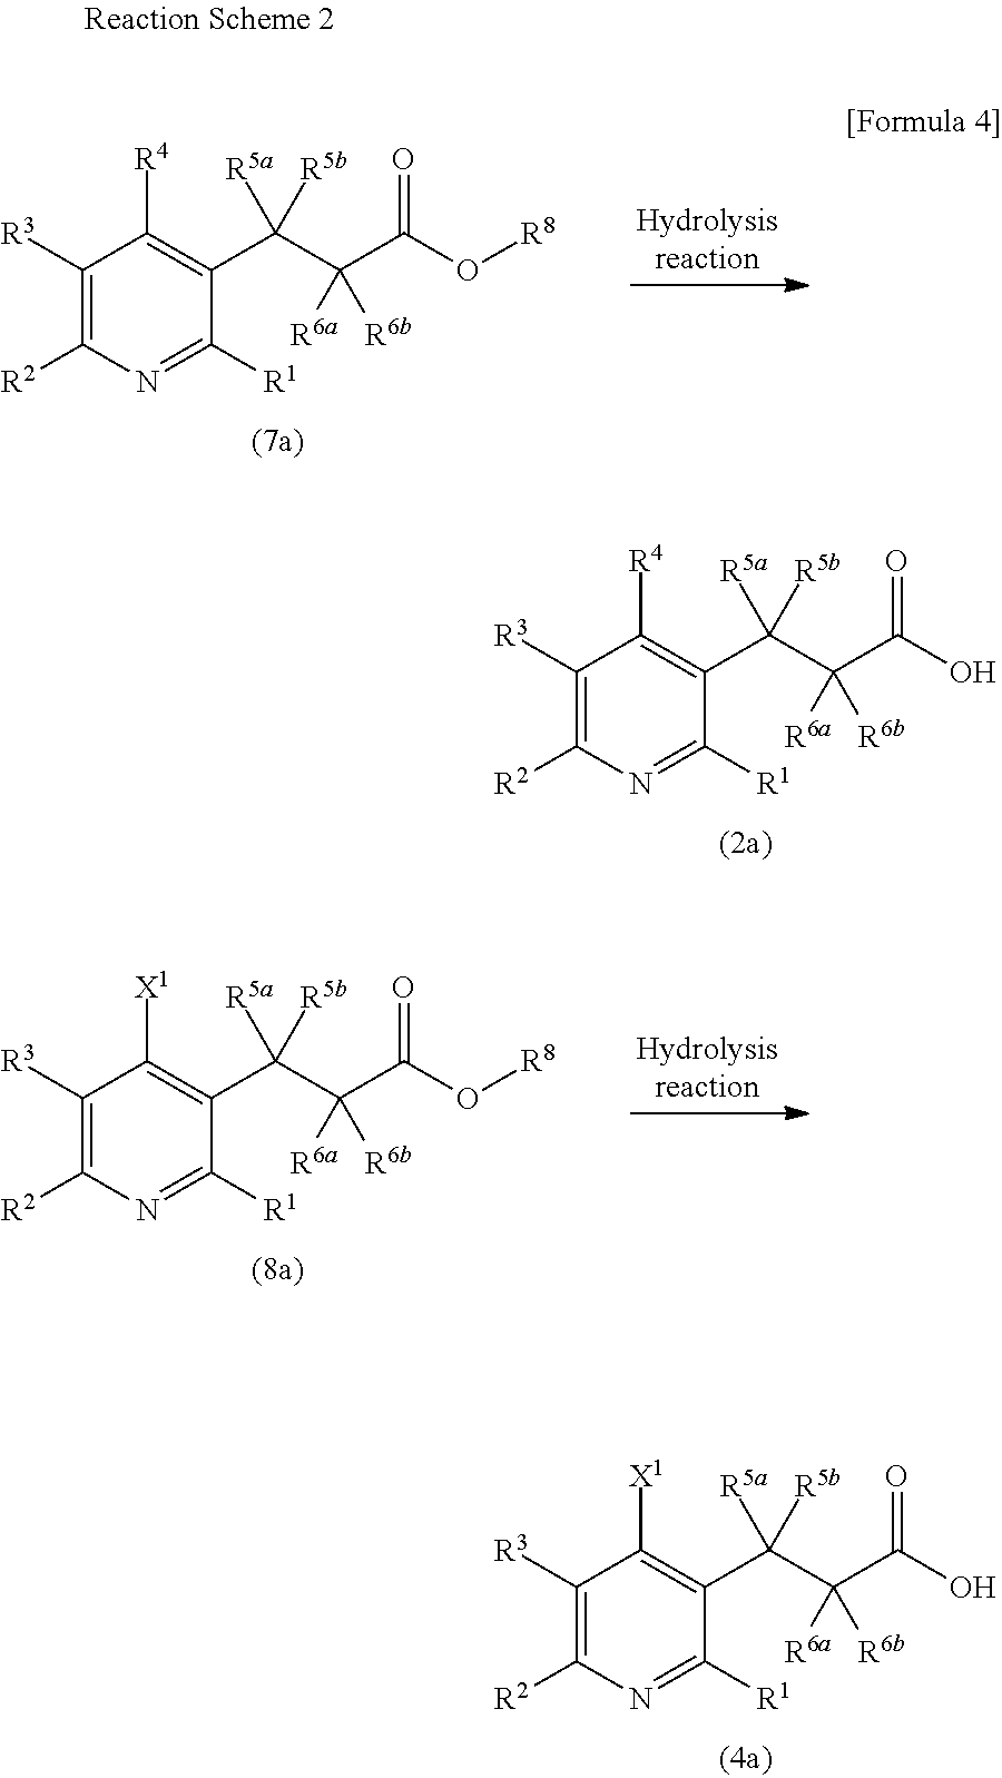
C1([R3])=C([R2])N=C([R1])C(C(C(C(O)=O)([R6b])[R6a])([R5b])[R5a])=C1[R4].C1([R3])=C([R2])N=C([R1])C(C(C(C(O)=O)([R6b])[R6a])([R5b])[R5a])=C1[X1].C1([R3])=C([R2])N=C([R1])C(C(C(C(O[R8])=O)([R6b])[R6a])([R5b])[R5a])=C1[R4].C1([R3])=C([R2])N=C([R1])C(C(C(C(O[R8])=O)([R6b])[R6a])([R5b])[R5a])=C1[X1]
